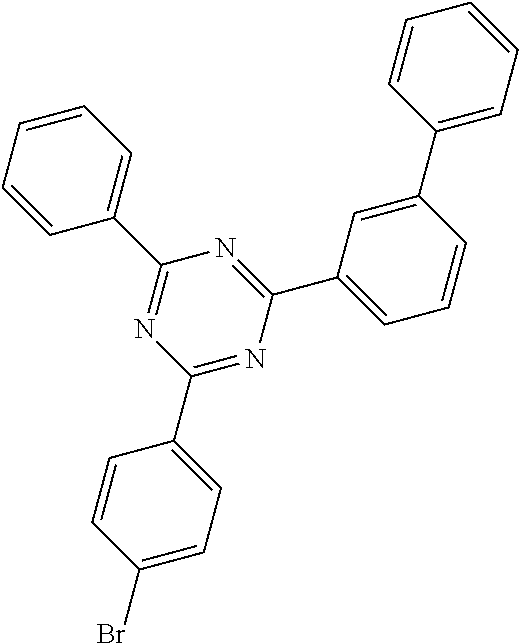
C1(C2=CC=C(Br)C=C2)=NC(C2=CC=CC(C3=CC=CC=C3)=C2)=NC(C2=CC=CC=C2)=N1
